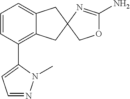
C1=CC(C2=CC=NN2C)=C2C(=C1)CC1(C2)N=C(N)OC1
